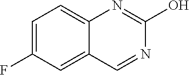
C1=C(F)C=C2C(=C1)N=C(O)N=C2
